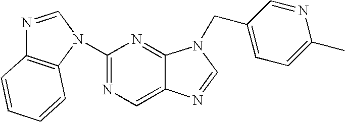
C1(N2C3=C(N=C2)C=CC=C3)=NC=C2C(=N1)N(CC1=CC=C(C)N=C1)C=N2
